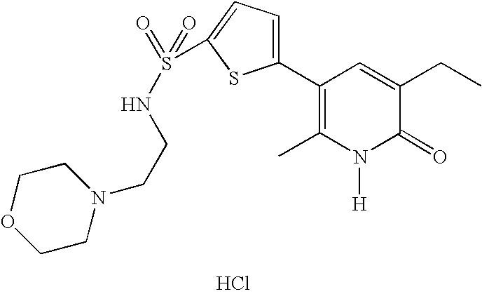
C(NS(=O)(C1=CC=C(C2=C(C)N([H])C(=O)C(CC)=C2)S1)=O)CN1CCOCC1.Cl
